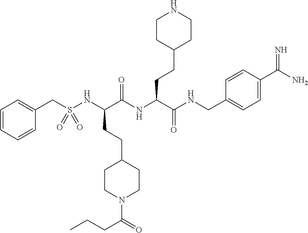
C1=CC=CC(CS(NC(C(NC(C(=O)NCC2=CC=C(C(=N)N)C=C2)CCC2CCNCC2)=O)CCC2CCN(C(=O)CCC)CC2)(=O)=O)=C1
